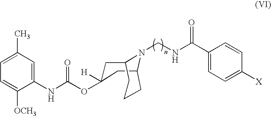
C1C2CCCC(CC1(OC(NC1=CC(C)=CC=C1[OCH3])=O)[H])N2CNC(C1=CC=C([X])C=C1)=O
